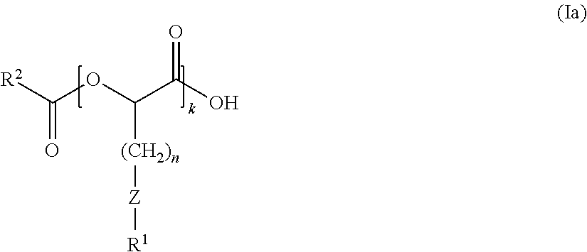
OC(=O)C(OC([R2])=O)[(CH2)n][Z][R1]
